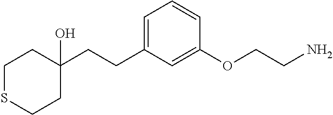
C1(CCC2=CC=CC(OCCN)=C2)(O)CCSCC1
